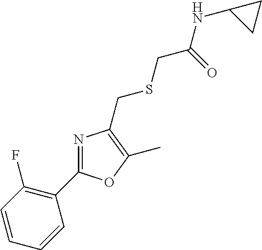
C1=CC(F)=C(C2=NC(CSCC(NC3CC3)=O)=C(C)O2)C=C1
